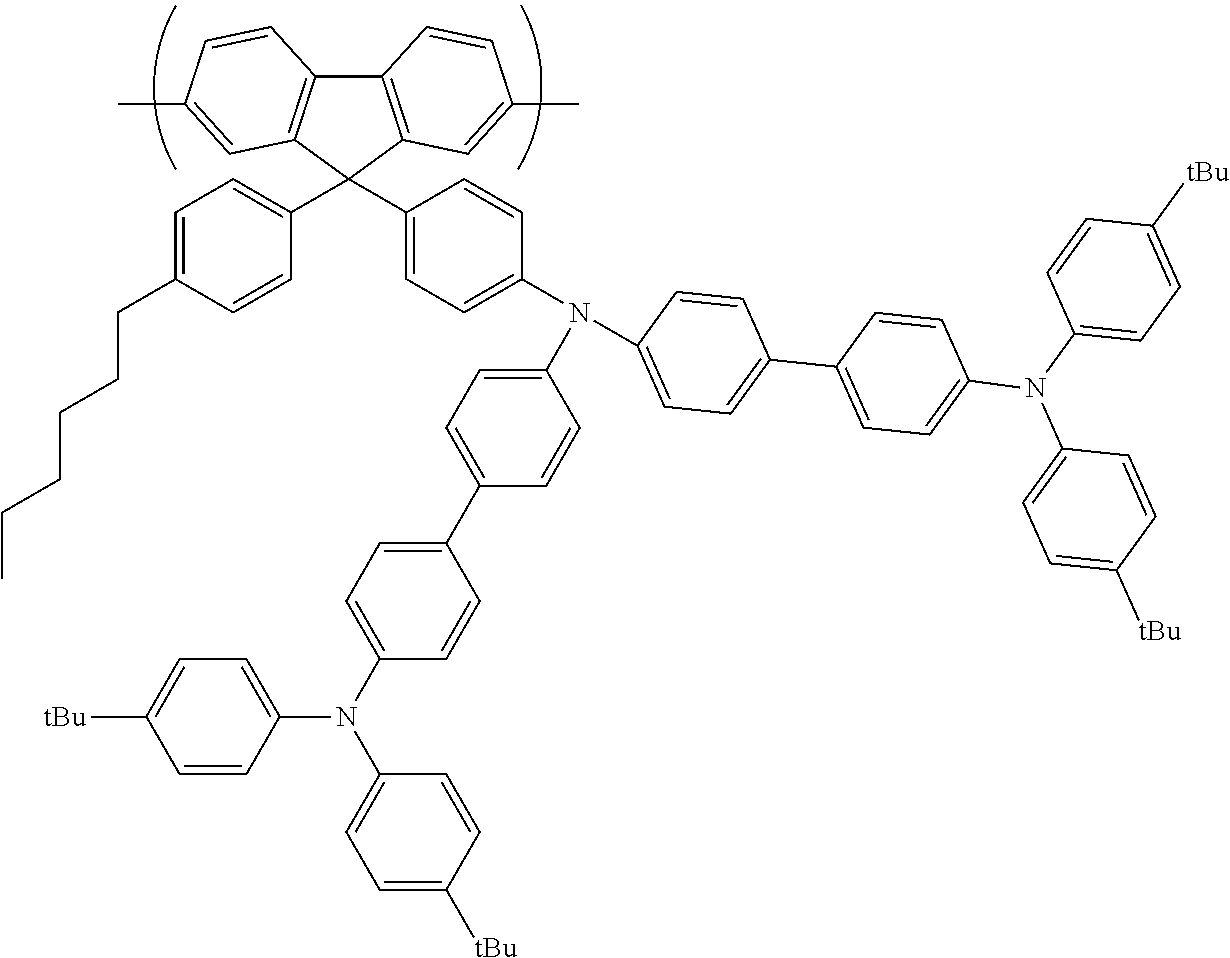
C12=C(C(C3=CC=C(N(C4=CC=C(C5=CC=C(N(C6=CC=C([tBu])C=C6)C6=CC=C([tBu])C=C6)C=C5)C=C4)C4=CC=C(C5=CC=C(N(C6=CC=C([tBu])C=C6)C6=CC=C([tBu])C=C6)C=C5)C=C4)C=C3)(C3=CC=C(CCCCCC)C=C3)C3=C1C=CC(C)=C3)C=C(C)C=C2
